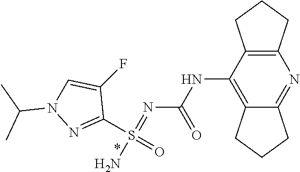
C12=C(C(NC(N=S(N)(C3=NN(C(C)C)C=C3F)=O)=O)=C3C(=N1)CCC3)CCC2
